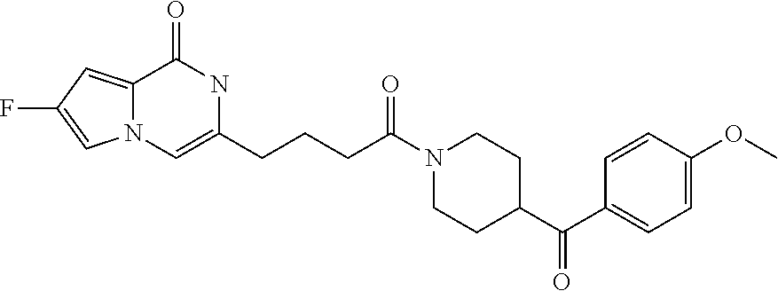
N1(C(CCCC2=CN3C(=CC(F)=C3)C(=O)N2)=O)CCC(C(C2=CC=C(OC)C=C2)=O)CC1
